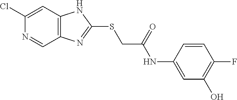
C1(Cl)=CC2=C(C=N1)N=C(SCC(NC1=CC(O)=C(F)C=C1)=O)N2
